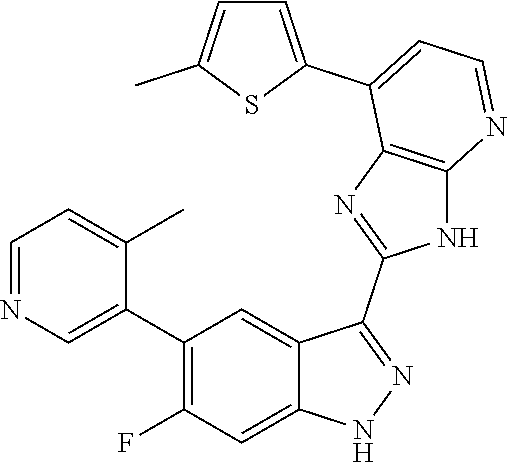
C1=NC=C(C2=C(F)C=C3C(=C2)C(C2=NC4=C(N2)N=CC=C4C2=CC=C(C)S2)=NN3)C(C)=C1
